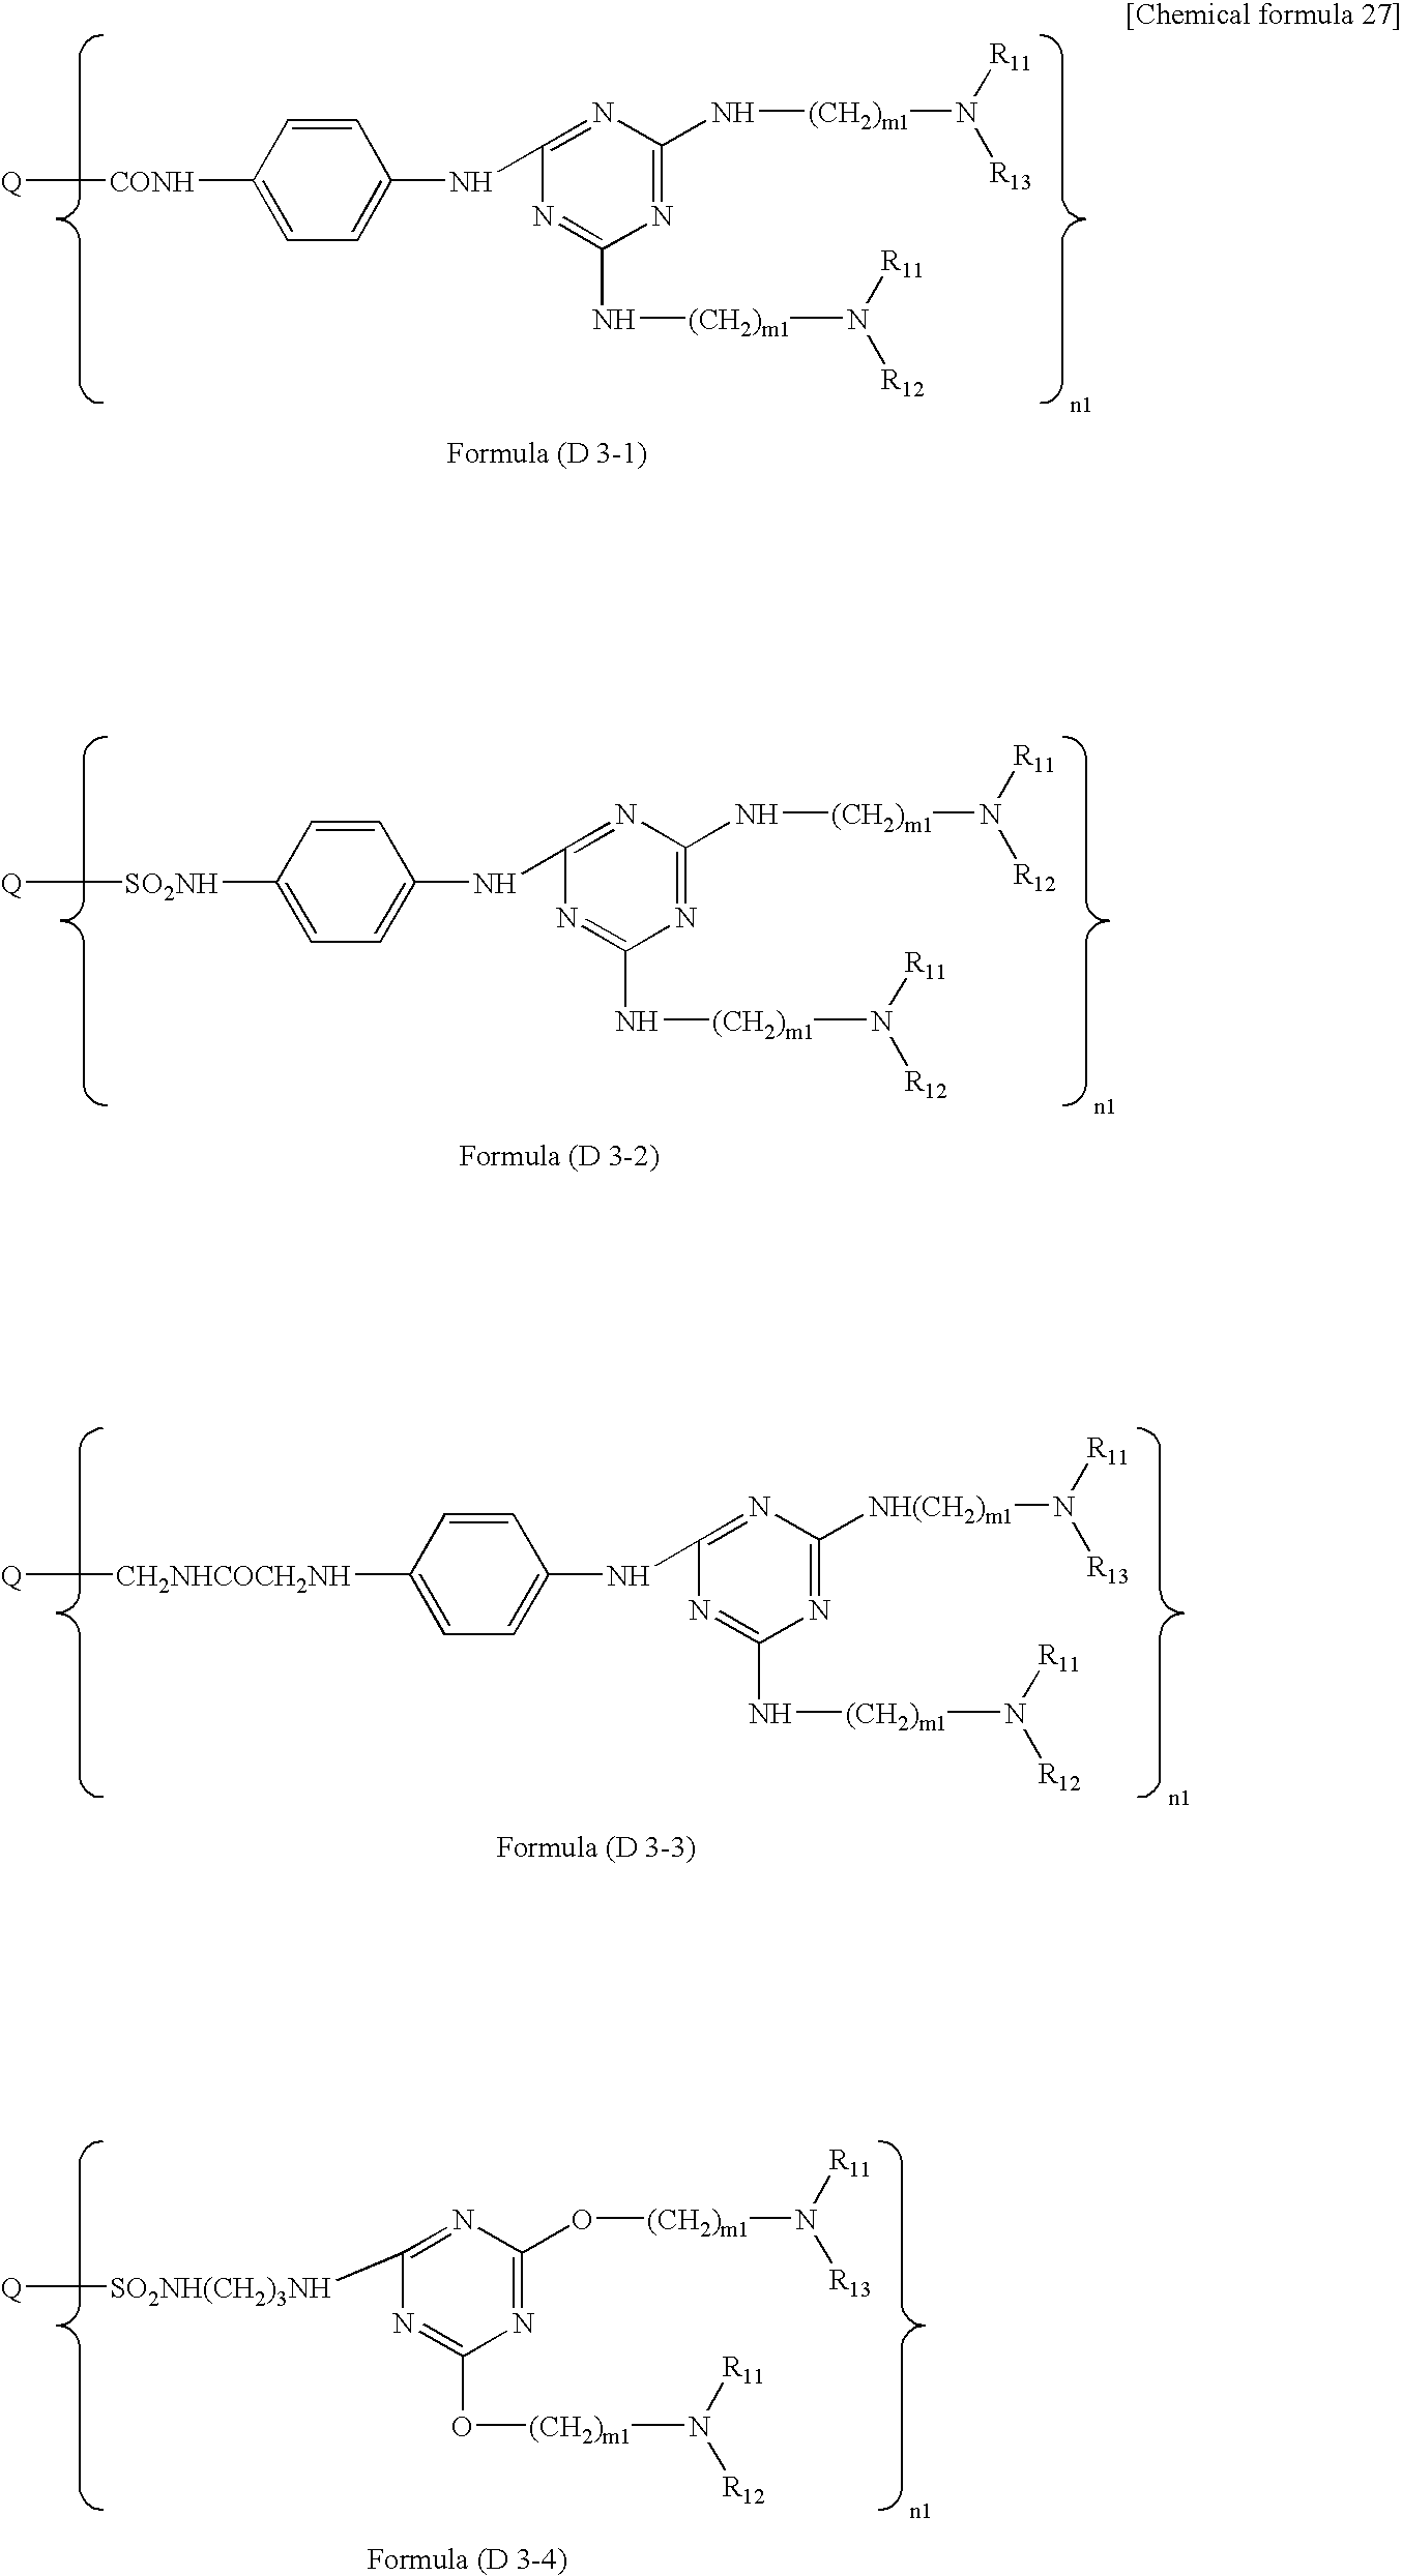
C1=CC([CONH][Q])=CC=C1NC1=NC(N[(CH2)m1]N([R11])[R13])=NC(N[(CH2)m1]N([R11])[R12])=N1.C1=CC([SO2NH][Q])=CC=C1NC1=NC(N[(CH2)m1]N([R11])[R12])=NC(N[(CH2)m1]N([R11])[R12])=N1.C1=CC([CH2NHCOCH2NH][Q])=CC=C1NC1=NC([NH(CH2)m1]N([R11])[R13])=NC(N[(CH2)m1]N([R11])[R12])=N1.[SO2NH(CH2)3NH](C1=NC(O[(CH2)m1]N([R11])[R13])=NC(O[(CH2)m1]N([R11])[R12])=N1)[Q]
